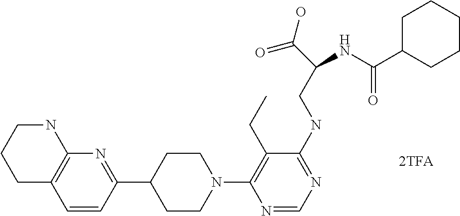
N1(C2=C(CC)C(NCC(C(=O)O)NC(=O)C3CCCCC3)=NC=N2)CCC(C2=NC3=C(C=C2)CCCN3)CC1
